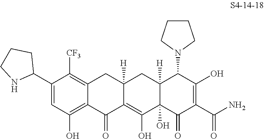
C1(C2CCCN2)=CC(O)=C2C(=C1[CF3])CC1([H])C(=C(O)C3(O)C([H])(C1)C(N1CCCC1)C(O)=C(C(N)=O)C3=O)C2=O
